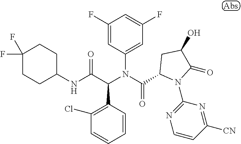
C1=CC(C(C(NC2CCC(F)(F)CC2)=O)N(C(=O)C2N(C3=NC=CC([CN])=N3)C(=O)C(O)C2)C2=CC(F)=CC(F)=C2)=C(Cl)C=C1
